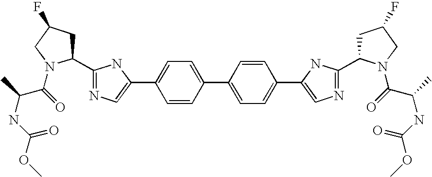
C1=CC(C2=CC=C(C3=CN=C(C4CC(F)CN4C(=O)C(NC(=O)OC)C)N3)C=C2)=CC=C1C1=CN=C(C2CC(F)CN2C(C(NC(=O)OC)C)=O)N1
